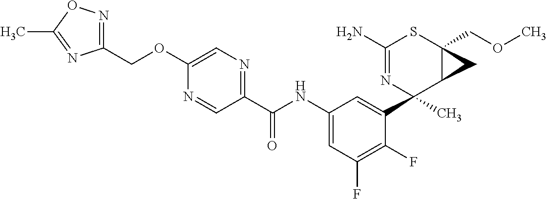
N1=CC(C(NC2=CC(F)=C(F)C(C3(C)C4C(COC)(SC(N)=N3)C4)=C2)=O)=NC=C1OCC1=NOC(C)=N1
